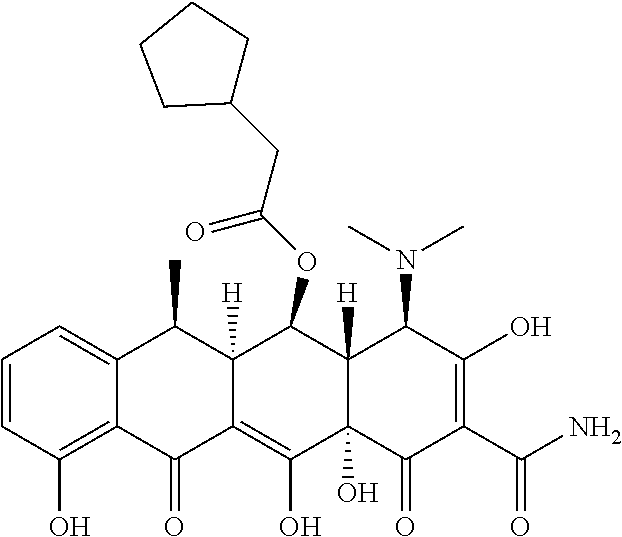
C1=CC(O)=C2C(=C1)C(C)C1([H])C(=C(O)C3(O)C([H])(C1OC(=O)CC1CCCC1)C(N(C)C)C(O)=C(C(N)=O)C3=O)C2=O
